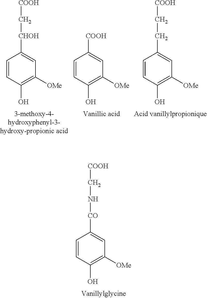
C1=CC(O)=C([OMe])C=C1CC[COOH].C1=CC(O)=C([OMe])C=C1[CHOH]C[COOH].C1=CC(O)=C([OMe])C=C1[COOH].C1=CC(O)=C([OMe])C=C1[CO]NC[COOH]
